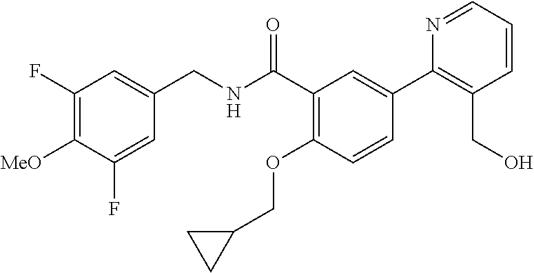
C1=C(F)C([MeO])=C(F)C=C1CNC(C1=C(OCC2CC2)C=CC(C2=C(CO)C=CC=N2)=C1)=O
